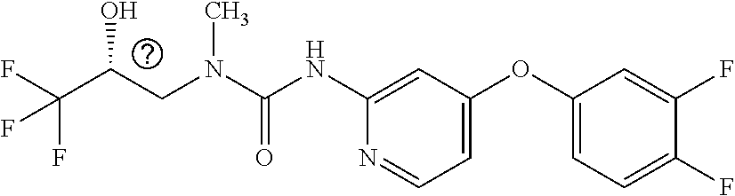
C(N(C)C(=O)NC1=CC(OC2=CC=C(F)C(F)=C2)=CC=N1)C(C(F)(F)F)O
